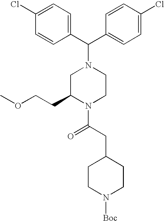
C1(C(C2=CC=C(Cl)C=C2)N2CC(CCOC)N(C(CC3CCN([Boc])CC3)=O)CC2)=CC=C(Cl)C=C1
